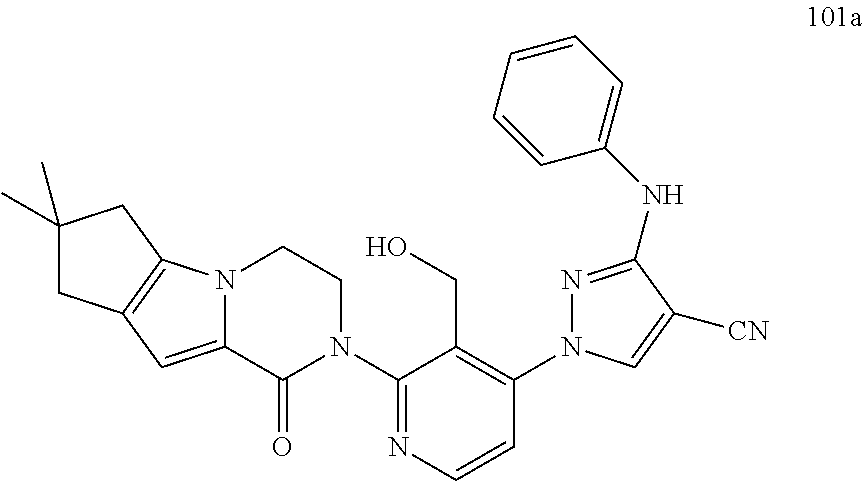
C12=CC3=C(N1CCN(C1=NC=CC(N4N=C(NC5=CC=CC=C5)C([CN])=C4)=C1CO)C2=O)CC(C)(C)C3
